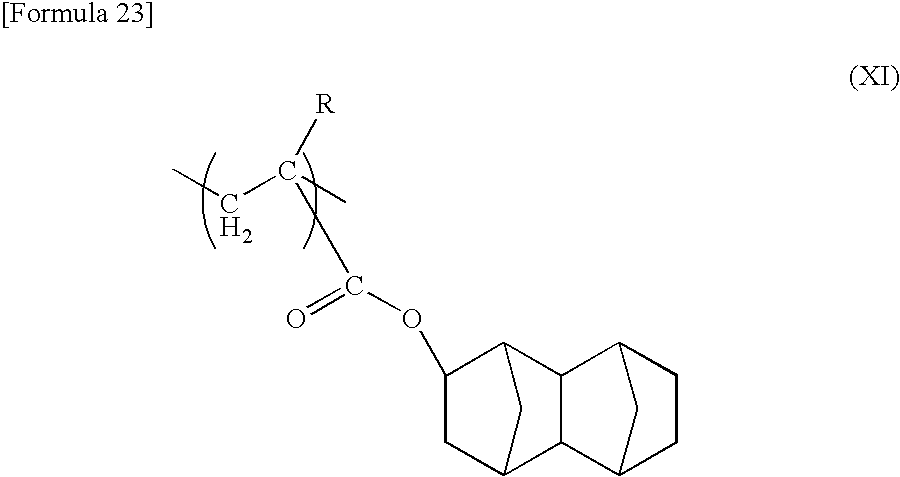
C12CC(C3C1C1CC3CC1)C(OC(=O)C(CC)(C)[R])C2
